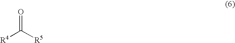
O=C([R5])[R4]
